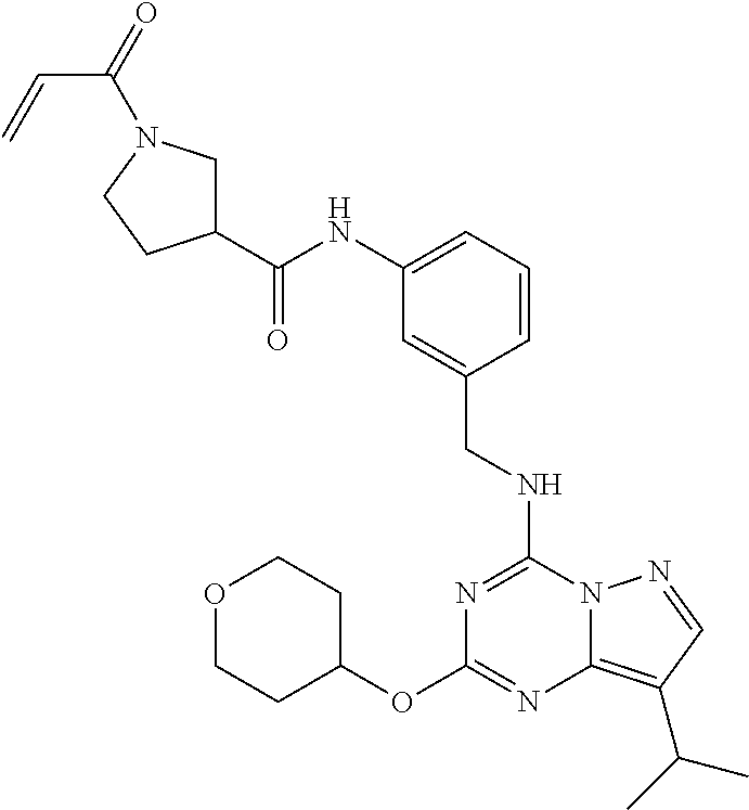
O1CCC(OC2=NC3=C(C(C)C)C=NN3C(NCC3=CC(NC(C4CN(C(C=C)=O)CC4)=O)=CC=C3)=N2)CC1
